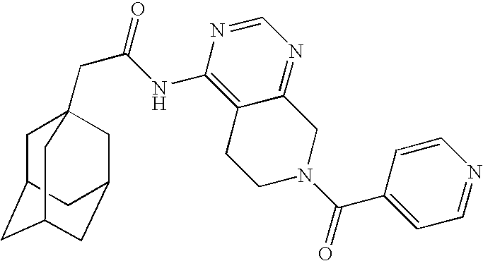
C1C2CC3CC(CC1(CC(=O)NC1=C4C(=NC=N1)CN(C(=O)C1=CC=NC=C1)CC4)C3)C2
